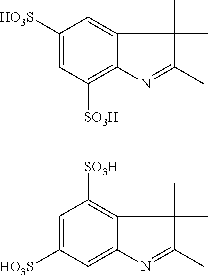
C1([HO3S])=CC([SO3H])=C2C(=C1)C(C)(C)C(C)=N2.C1=C([HO3S])C=C2C(=C1[SO3H])C(C)(C)C(C)=N2
